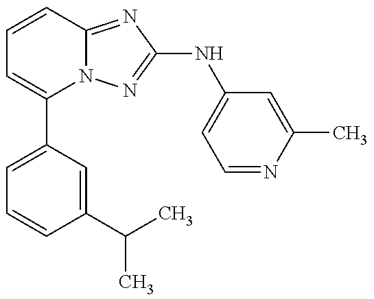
C1=C(C2=CC=CC3=NC(NC4=CC=NC(C)=C4)=NN23)C=C(C(C)C)C=C1
